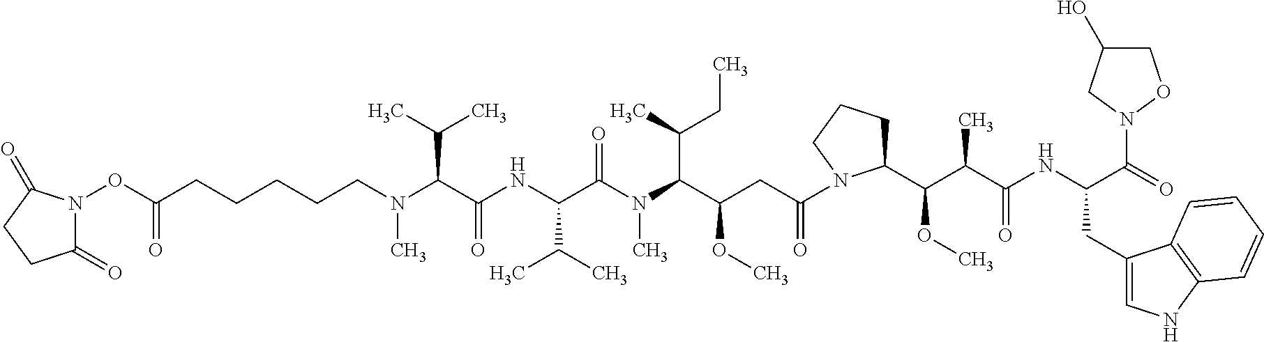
CN(C(C(NC(C(N(C(C(CC(N1C(C(C(C(NC(C(=O)N2CC(O)CO2)CC2=CNC3=C2C=CC=C3)=O)C)OC)CCC1)=O)OC)C(C)CC)C)=O)C(C)C)=O)C(C)C)CCCCCC(ON1C(=O)CCC1=O)=O
